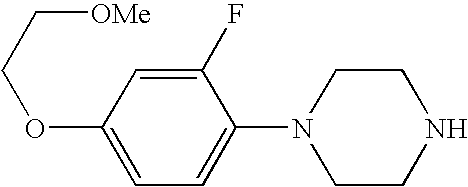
C1(F)=CC(OCC[OMe])=CC=C1N1CCNCC1
